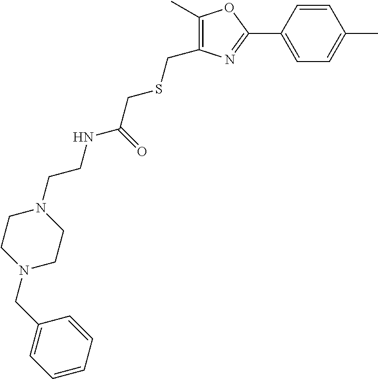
C1(CN2CCN(CCNC(CSCC3=C(C)OC(C4=CC=C(C)C=C4)=N3)=O)CC2)=CC=CC=C1
